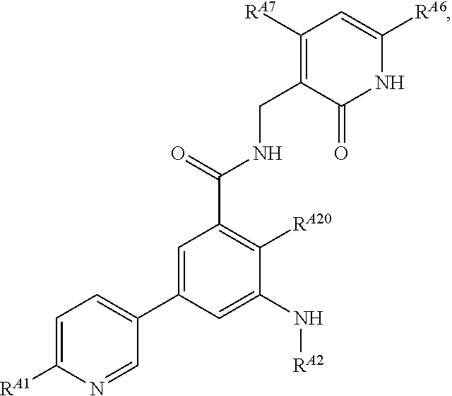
C1([RA7])=C(CNC(C2=C([RA20])C(N[RA2])=CC(C3=CC=C([RA1])N=C3)=C2)=O)C(=O)NC([RA6])=C1
